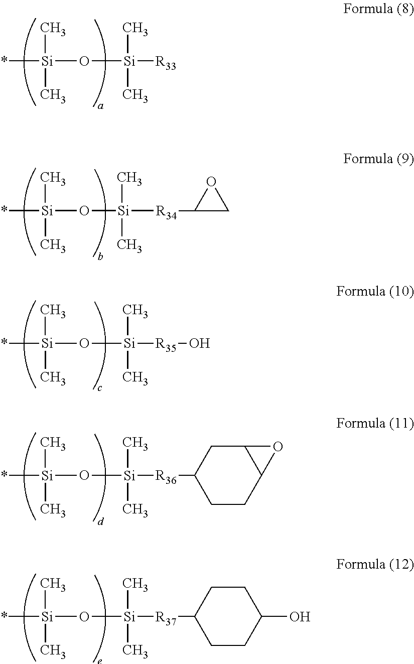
*[Si](C)(O[Si](C)(C)[R33])C.*[Si](C)(O[Si](C)(C)[R34]C1CO1)C.*[Si](C)(O[Si](C)(C)[R35]O)C.*[Si](C)(O[Si](C)(C)[R36]C1CCC2C(C1)O2)C.*[Si](C)(O[Si](C)(C)[R37]C1CCC(O)CC1)C
